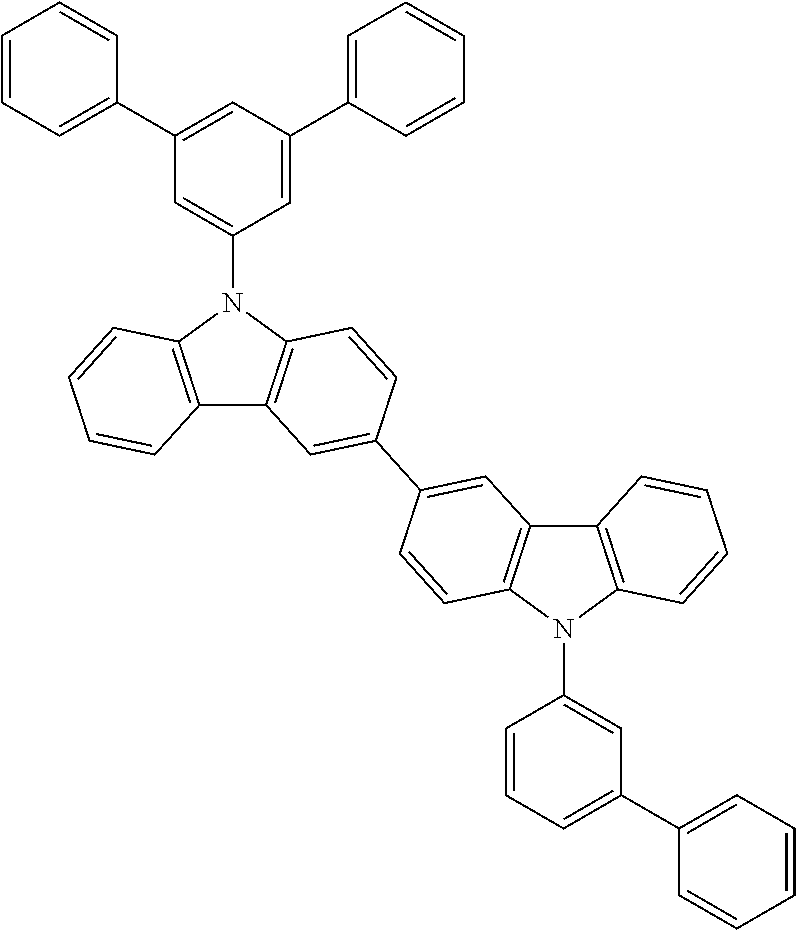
C12=C(N(C3=CC(C4=CC=CC=C4)=CC(C4=CC=CC=C4)=C3)C3=C1C=C(C1=CC4=C(C=C1)N(C1=CC(C5=CC=CC=C5)=CC=C1)C1=C4C=CC=C1)C=C3)C=CC=C2
